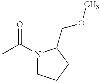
CC(N1CCCC1COC)=O
